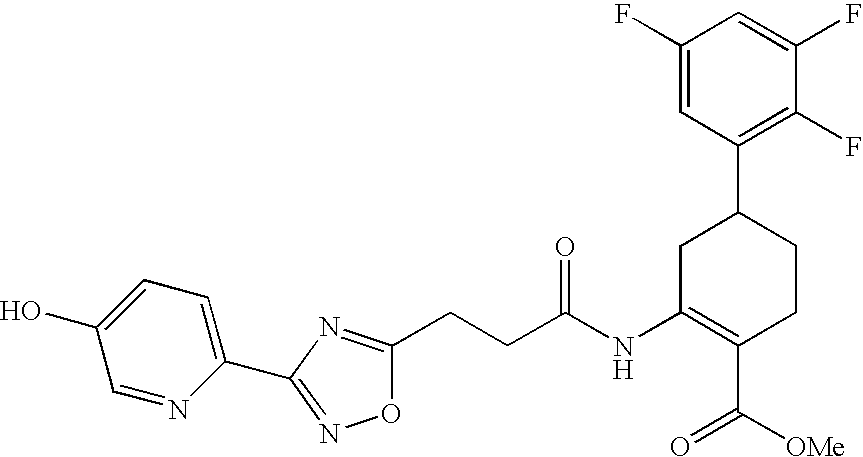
C1(F)=CC(C2CC(NC(CCC3=NC(C4=CC=C(O)C=N4)=NO3)=O)=C(C([OMe])=O)CC2)=C(F)C(F)=C1
